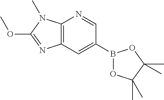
C12=C(C=C(B3OC(C)(C)C(C)(C)O3)C=N1)N=C(OC)N2C
